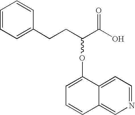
C1=CC=C(CCC(C(O)=O)OC2=CC=CC3=CN=CC=C23)C=C1
